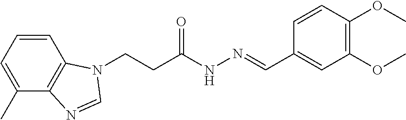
C1=CC=C(C)C2=C1N(CCC(NN=CC1=CC(OC)=C(OC)C=C1)=O)C=N2
